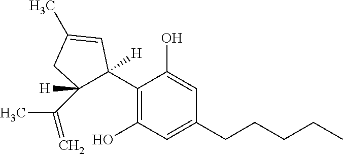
C1(C2([H])C(C(C)=C)([H])CC(C)=C2)=C(O)C=C(CCCCC)C=C1O
